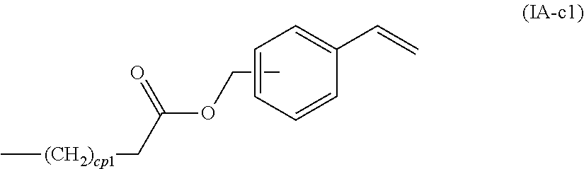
C[(CH2)cp1]CC(OCC)=O.C1=CC=CC(C=C)=C1
